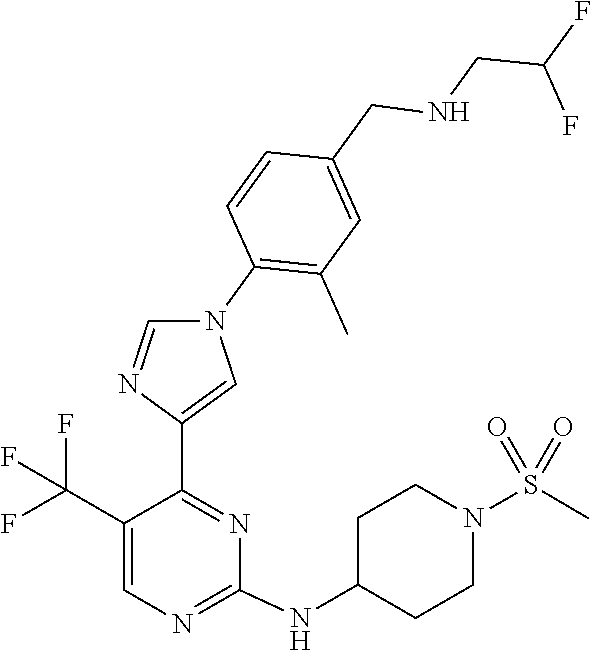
C1(NC2CCN(S(=O)(=O)C)CC2)=NC=C(C(F)(F)F)C(C2=CN(C3=C(C)C=C(CNCC(F)F)C=C3)C=N2)=N1
